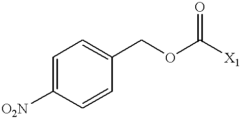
C(OC([X1])=O)C1=CC=C([O2N])C=C1
